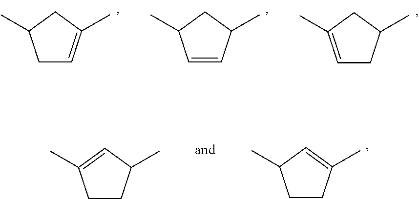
C1=C(C)CC(C)C1.C1=CC(C)CC1C.C1C=C(C)CC1C.C1CC(C)=CC1C.C1CC(C)C=C1C
